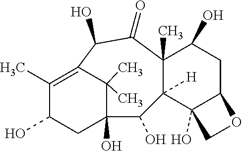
C1(C)=C2C(C)(C)C(O)(CC1O)C(O)C1([H])C(C)(C(O)CC3C1(O)CO3)C(=O)C2O
